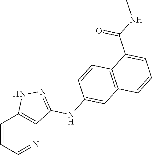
C1=CC=NC2=C1NN=C2NC1=CC2=C(C=C1)C(C(NC)=O)=CC=C2
